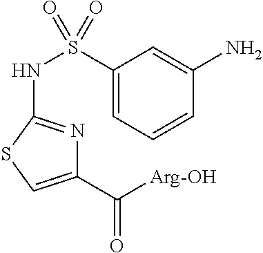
C1(C([Arg-OH])=O)=CSC(NS(C2=CC=CC(N)=C2)(=O)=O)=N1
